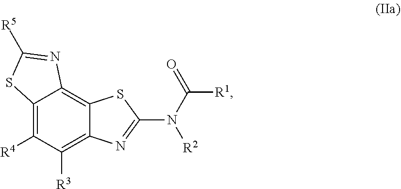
C12=C([R4])C([R3])=C3C(=C1N=C([R5])S2)SC(N([R2])C([R1])=O)=N3
